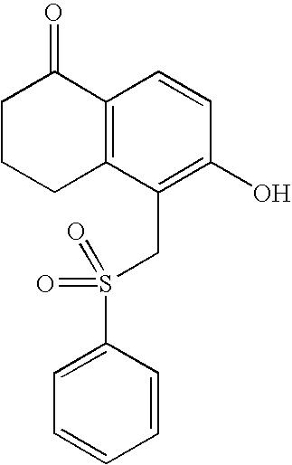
C1CCC2=C(C1=O)C=CC(O)=C2CS(C1=CC=CC=C1)(=O)=O
